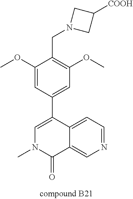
C12=CN=CC=C1C(C1=CC(OC)=C(CN3CC([COOH])C3)C(OC)=C1)=CN(C)C2=O
